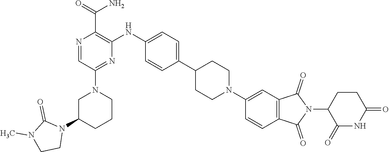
C1C(N2C(=O)N(C)CC2)CCCN1C1=NC(NC2=CC=C(C3CCN(C4=CC5=C(C=C4)C(=O)N(C4CCC(=O)NC4=O)C5=O)CC3)C=C2)=C(C(N)=O)N=C1
